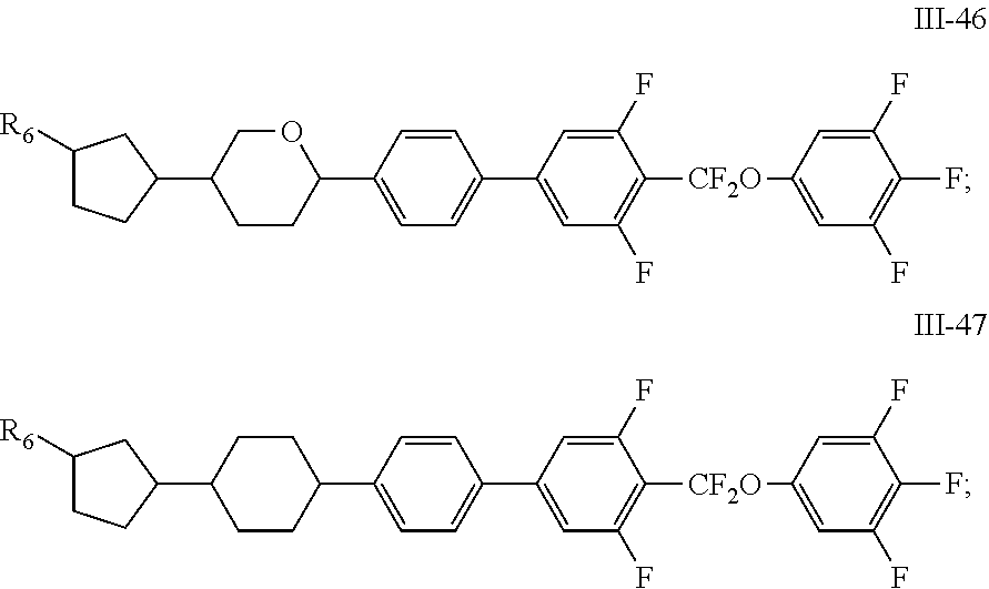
C1=CC(C2OCC(C3CC([R6])CC3)CC2)=CC=C1C1=CC(F)=C([CF2O]C2=CC(F)=C(F)C(F)=C2)C(F)=C1.C1=CC(C2CCC(C3CC([R6])CC3)CC2)=CC=C1C1=CC(F)=C([CF2O]C2=CC(F)=C(F)C(F)=C2)C(F)=C1
